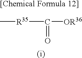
C[R35]C([OR36])=O
